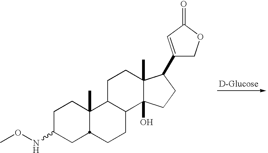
C1C(NOC)CC2C(C)(C1)C1C(CC2)C2(O)C(C)(CC1)C(C1=CC(=O)OC1)CC2
